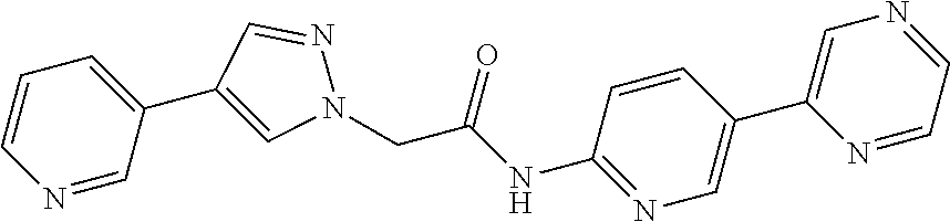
N1=CC(C2=CN(CC(NC3=NC=C(C4=CN=CC=N4)C=C3)=O)N=C2)=CC=C1
